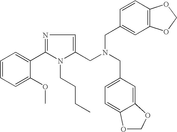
C1=CC=C(OC)C(C2=NC=C(CN(CC3=CC4=C(C=C3)OCO4)CC3=CC=C4C(=C3)OCO4)N2CCCC)=C1
